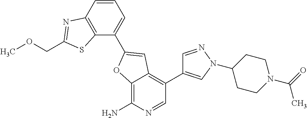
C12=C(N)N=CC(C3=CN(C4CCN(C(=O)C)CC4)N=C3)=C1C=C(C1=CC=CC3=C1SC(COC)=N3)O2
